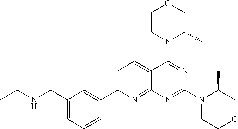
C1(CNC(C)C)=CC=CC(C2=CC=C3C(=N2)N=C(N2CCOCC2C)N=C3N2C(C)COCC2)=C1
